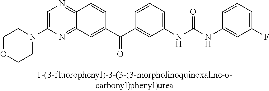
C1COCCN1C1=CN=C2C(=N1)C=C(C(=O)C1=CC(NC(=O)NC3=CC(F)=CC=C3)=CC=C1)C=C2
